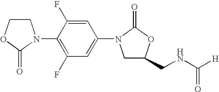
C1COC(=O)N1C1=C(F)C=C(N2CC(CNC([H])=O)OC2=O)C=C1F
